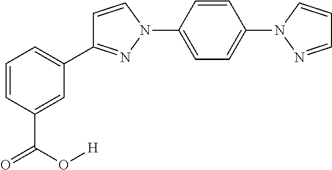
C1=CC(C(O[H])=O)=CC(C2=NN(C3=CC=C(N4C=CC=N4)C=C3)C=C2)=C1
